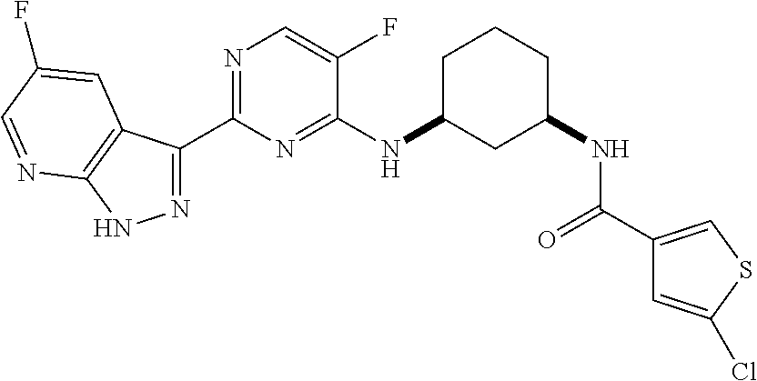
N1=C(C2=NC=C(F)C(NC3CC(NC(=O)C4=CSC(Cl)=C4)CCC3)=N2)C2=C(N1)N=CC(F)=C2
